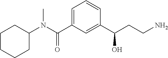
C1=C(C(N(C2CCCCC2)C)=O)C=C(C(CCN)O)C=C1
